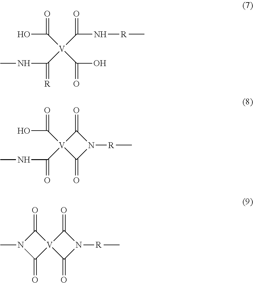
OC([V](C(N[R]C)=O)(C(NC)=[R])C(O)=O)=O.OC([V]1(C(NC)=O)C(=O)N([R]C)C1=O)=O.C1(=O)[V]2(C(=O)N([R]C)C2=O)C(=O)N1C
